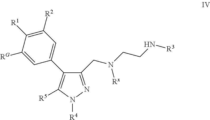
C1(CN(CCN[R3])[Rx])=NN([R4])C([R5])=C1C1=CC([R2])=C([R1])C([RG])=C1
